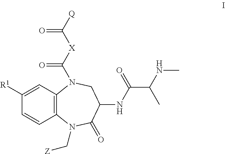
C1([R1])=CC2=C(C=C1)N(C[Z])C(=O)C(NC(C(NC)C)=O)CN2C([X]C([Q])=O)=O
